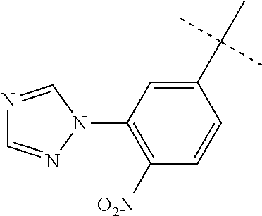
C1(C(C)(C)C)=CC(N2C=NC=N2)=C([O2N])C=C1
